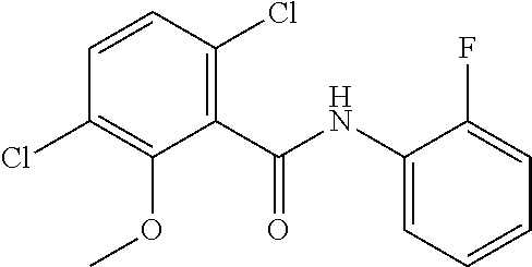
C1=CC(Cl)=C(C(NC2=CC=CC=C2F)=O)C(OC)=C1Cl
